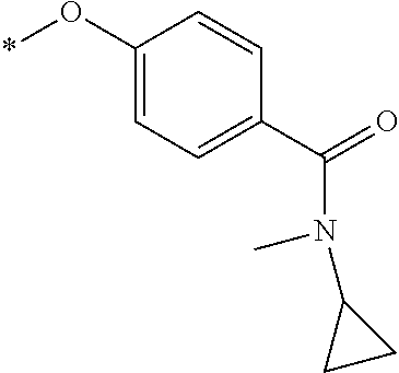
*OC1=CC=C(C(=O)N(C)C2CC2)C=C1
